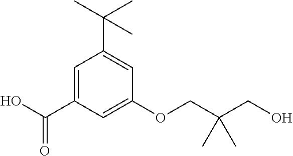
C1=C(C(O)=O)C=C(OCC(CO)(C)C)C=C1C(C)(C)C
